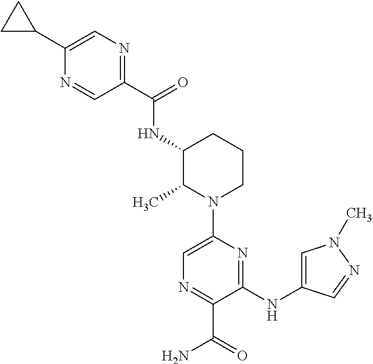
N(C1C(C)N(C2=CN=C(C(N)=O)C(NC3=CN(C)N=C3)=N2)CCC1)C(=O)C1=NC=C(C2CC2)N=C1
